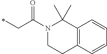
C12=C(C=CC=C1)CCN(C(CC)=O)C2(C)C
